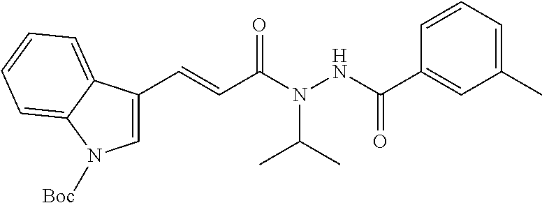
C1=CC=C(C)C=C1C(NN(C(C=CC1=CN([Boc])C2=CC=CC=C12)=O)C(C)C)=O
